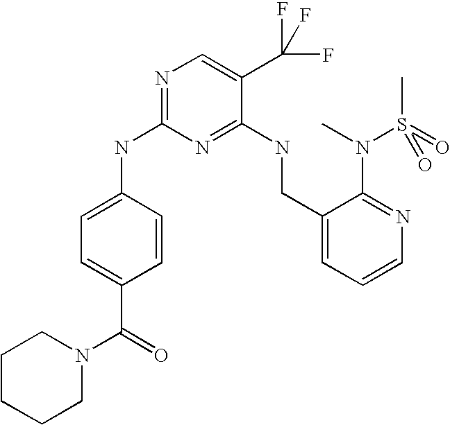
C1(CNC2=NC(NC3=CC=C(C(=O)N4CCCCC4)C=C3)=NC=C2C(F)(F)F)=CC=CN=C1N(C)S(C)(=O)=O
